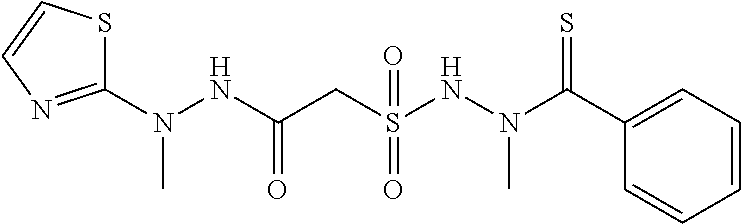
C1(N(NC(CS(NN(C(C2=CC=CC=C2)=S)C)(=O)=O)=O)C)=NC=CS1
